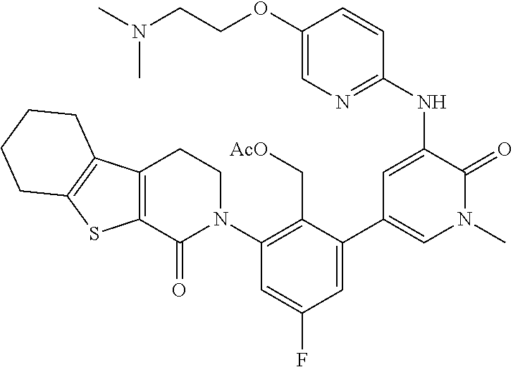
C1(C2=CC(F)=CC(N3CCC4=C(C3=O)SC3=C4CCCC3)=C2C[AcO])=CN(C)C(=O)C(NC2=NC=C(OCCN(C)C)C=C2)=C1
